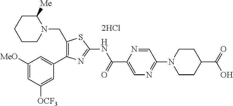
C1([MeO])=CC([OCF3])=CC(C2=C(CN3C([Me])CCCC3)SC(NC(C3=CN=C(N4CCC(C(=O)O)CC4)C=N3)=O)=N2)=C1.[2HCl]
